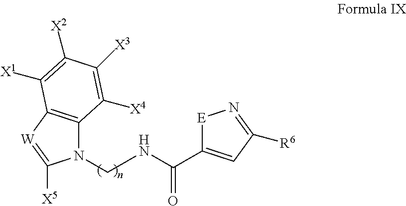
N1(CNC(=O)C2=CC([R6])=N[E]2)C2=C([W]=C1[X5])C([X1])=C([X2])C([X3])=C2[X4]
